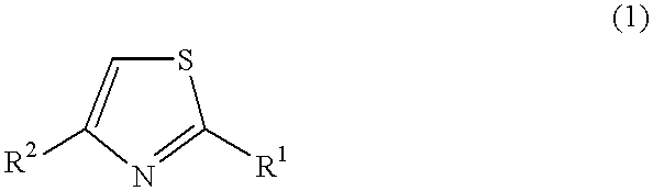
C1([R1])=NC([R2])=CS1
